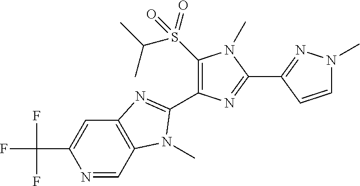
N1=CC2=C(C=C1C(F)(F)F)N=C(C1=C(S(C(C)C)(=O)=O)N(C)C(C3=NN(C)C=C3)=N1)N2C
